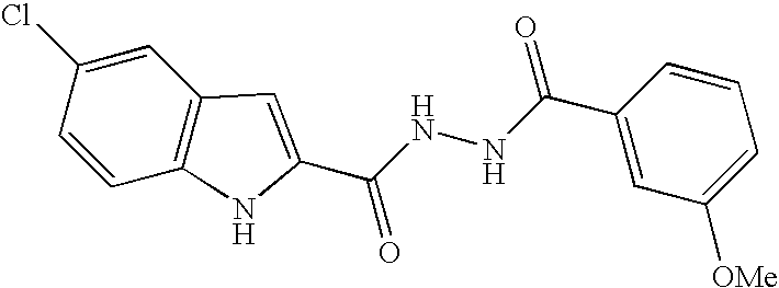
C12=C(C=C(Cl)C=C1)C=C(C(NNC(=O)C1=CC([OMe])=CC=C1)=O)N2
